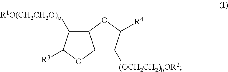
C12C([R1O(CH2CH2O)a])C([R3])OC1C([(OCH2CH2)bOR2])C([R4])O2
